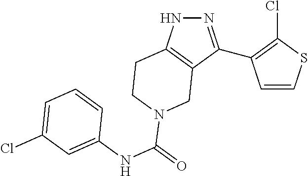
C1=CSC(Cl)=C1C1=NNC2=C1CN(C(NC1=CC(Cl)=CC=C1)=O)CC2
